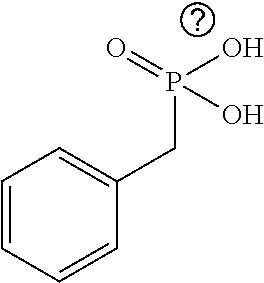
C1=CC=CC(CP(O)(=O)O)=C1
